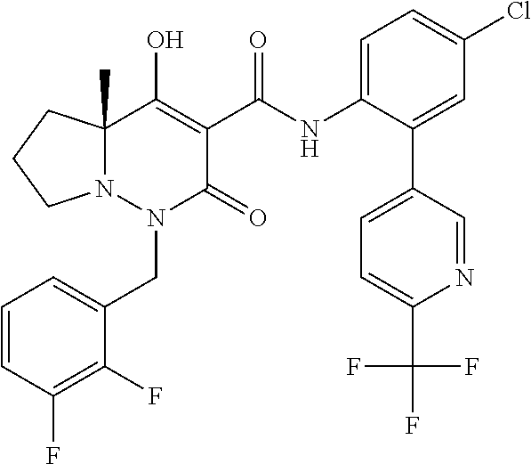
C1=CC(F)=C(F)C(CN2C(=O)C(C(=O)NC3=CC=C(Cl)C=C3C3=CC=C(C(F)(F)F)N=C3)=C(O)C3(C)N2CCC3)=C1
